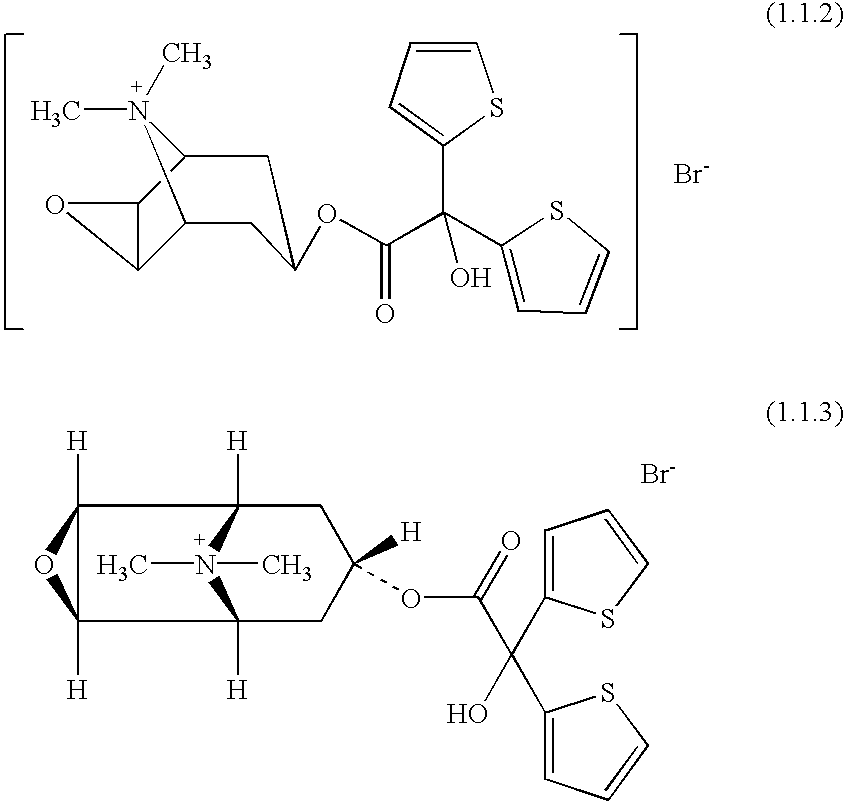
C12C(O1)C1CC(OC(C(C3=CC=CS3)(C3=CC=CS3)O)=O)CC2N1(C)C.[Br-].C12([H])OC1([H])C1([H])[N+](C)(C)C2([H])CC([H])(OC(C(O)(C2=CC=CS2)C2=CC=CS2)=O)C1.[Br-]
